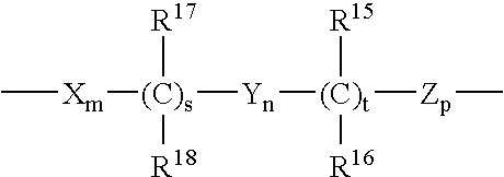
C[Xm][(C)s]([Yn][(C)t]([Zp]C)([R15])[R16])([R17])[R18]
